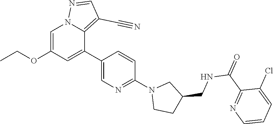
C1=C(OCC)C=C(C2=CN=C(N3CCC(CNC(=O)C4=NC=CC=C4Cl)C3)C=C2)C2=C(C#N)C=NN12
